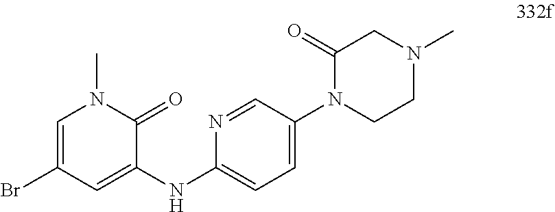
C1(=O)N(C2=CC=C(NC3=CC(Br)=CN(C)C3=O)N=C2)CCN(C)C1
